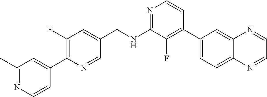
N1=C(NCC2=CC(F)=C(C3=CC(C)=NC=C3)N=C2)C(F)=C(C2=CC=C3C(=C2)N=CC=N3)C=C1
